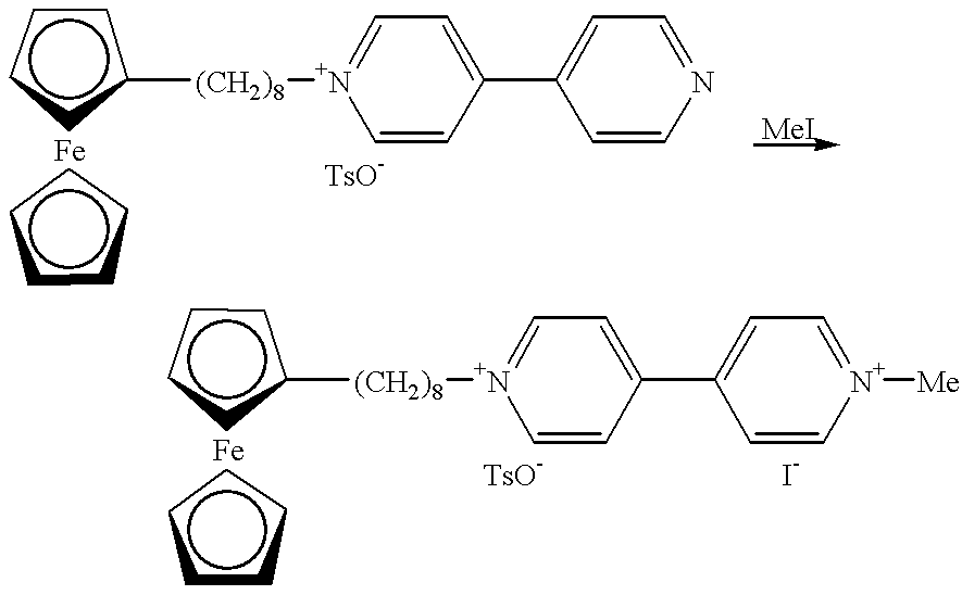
c1cccc1[(CH2)8][N+]1=CC=C(C2=CC=NC=C2)C=C1.c1cccc1.c1cccc1[(CH2)8][N+]1=CC=C(C2=CC=[N+]([Me])C=C2)C=C1.c1cccc1
